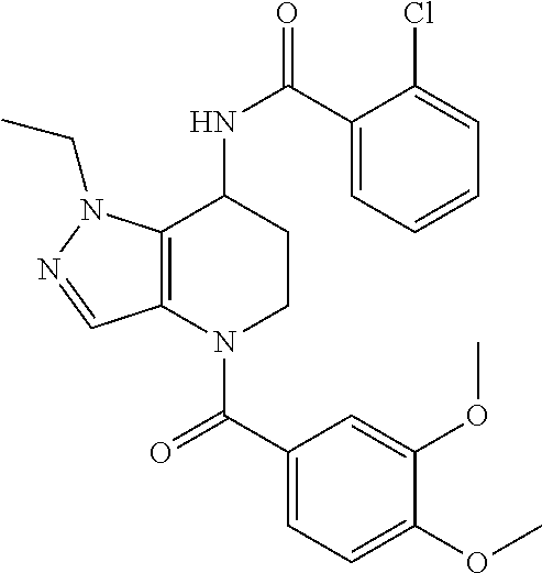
C1(C(=O)N2CCC(NC(=O)C3=CC=CC=C3Cl)C3=C2C=NN3CC)=CC=C(OC)C(OC)=C1
